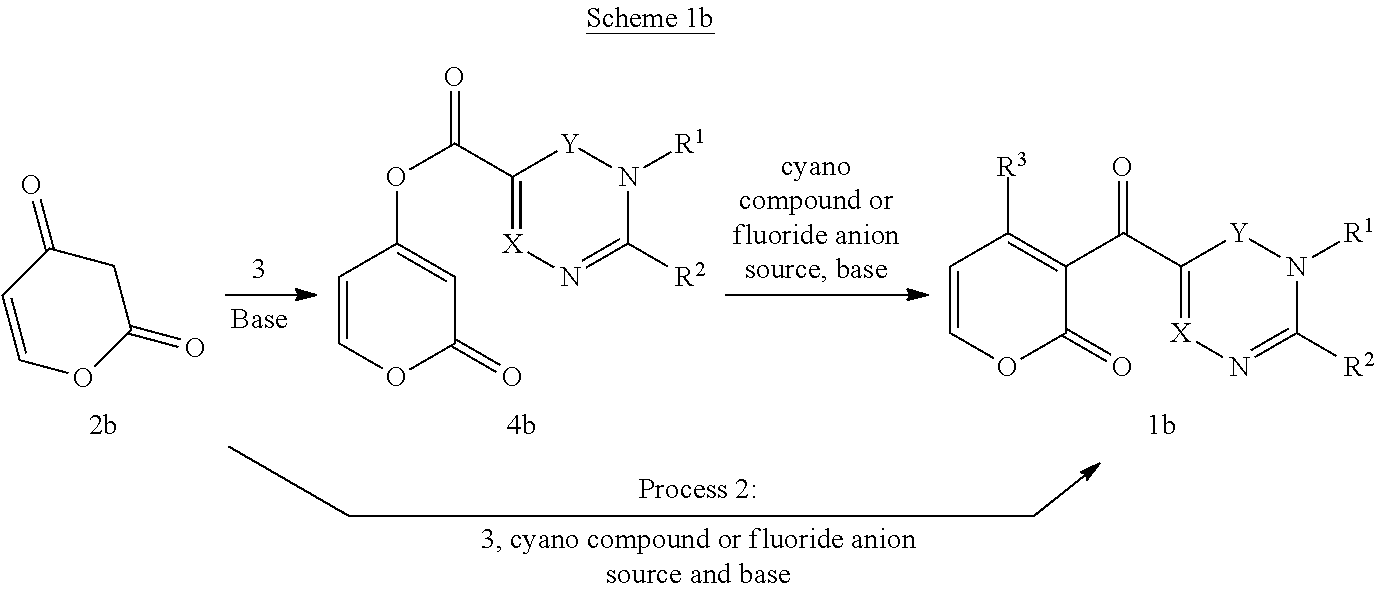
C1(=O)CC(=O)C=CO1.O=C(C1=[X]N=C([R2])N([R1])[Y]1)OC1=CC(=O)OC=C1.O=C(C1=[X]N=C([R2])N([R1])[Y]1)C1=C([R3])C=COC1=O
